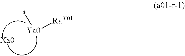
[Xa0].[Ya0](*)[RaX01]
